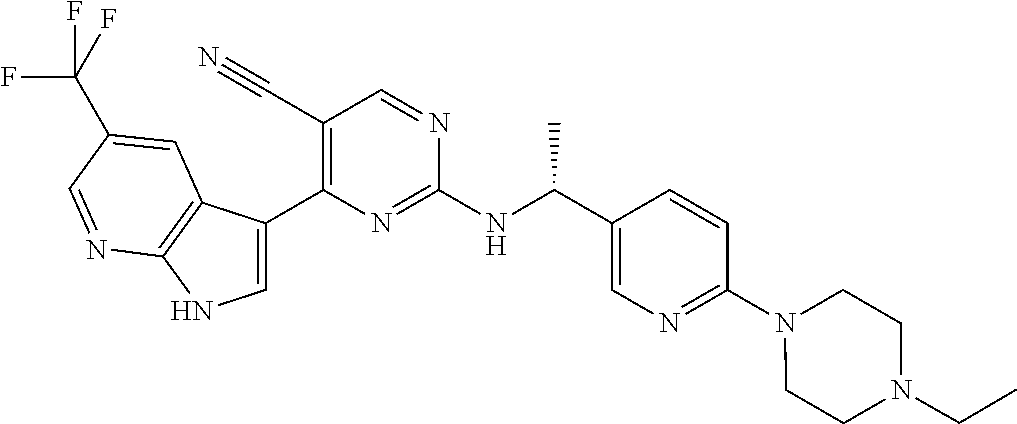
C1(C#N)=C(C2=CNC3=C2C=C(C(F)(F)F)C=N3)N=C(NC(C2=CN=C(N3CCN(CC)CC3)C=C2)C)N=C1
